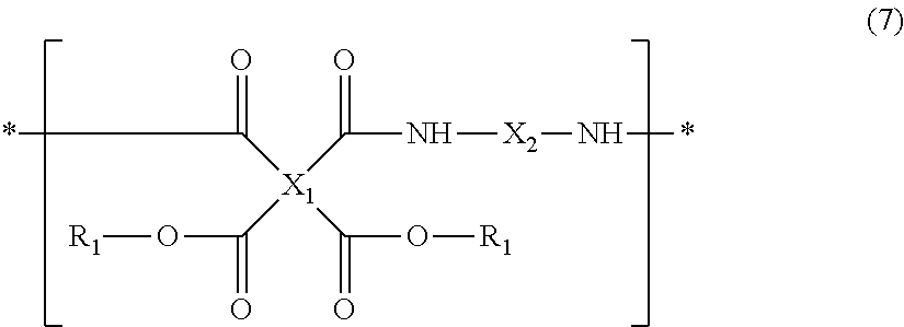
*C([X1](C(N[X2]N*)=O)(C(O[R1])=O)C(O[R1])=O)=O
